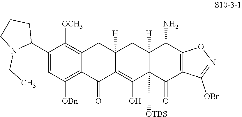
C1(C2CCCN2CC)=CC([OBn])=C2C(=C1[OCH3])CC1([H])C(=C(O)C3([OTBS])C([H])(C1)C(N)C1=C(C3=O)C([OBn])=NO1)C2=O
